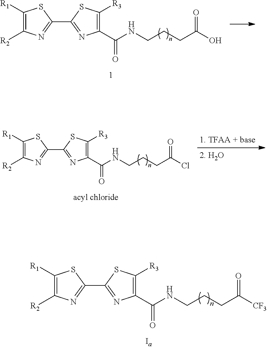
C1([R1])=C([R2])N=C(C2=NC(C(NCCCC(O)=O)=O)=C([R3])S2)S1.C1([R1])=C([R2])N=C(C2=NC(C(NCCCC(Cl)=O)=O)=C([R3])S2)S1.C1([R1])=C([R2])N=C(C2=NC(C(NCCCC([CF3])=O)=O)=C([R3])S2)S1
